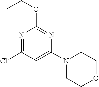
C1(Cl)=NC(OCC)=NC(N2CCOCC2)=C1
